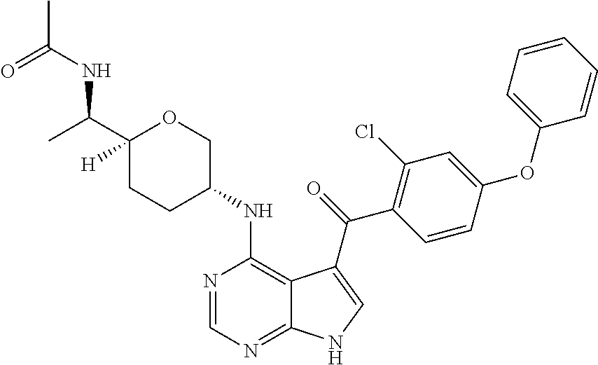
C1(NC2=C3C(=NC=N2)NC=C3C(=O)C2=C(Cl)C=C(OC3=CC=CC=C3)C=C2)COC(C(NC(=O)C)C)([H])CC1
